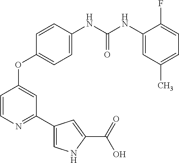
C1=CN=C(C2=CNC(C(=O)O)=C2)C=C1OC1=CC=C(NC(NC2=CC(C)=CC=C2F)=O)C=C1
